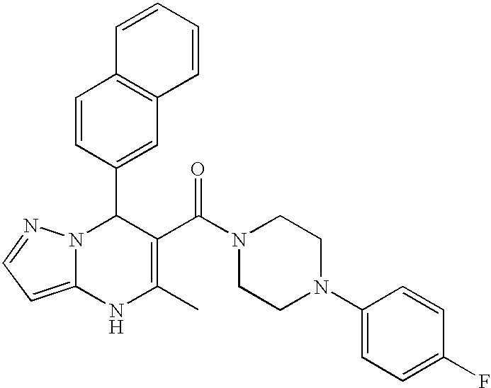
C1=CC(C2N3C(=CC=N3)NC(C)=C2C(N2CCN(C3=CC=C(F)C=C3)CC2)=O)=CC2=C1C=CC=C2
